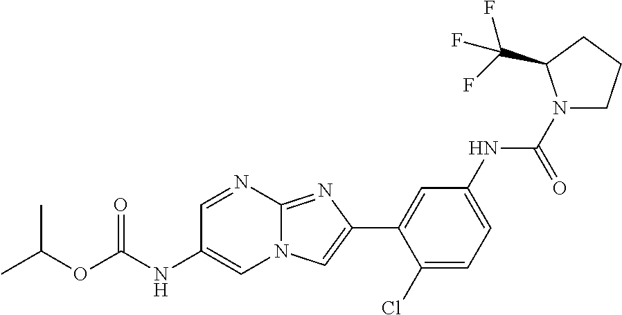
C1=NC2=NC(C3=CC(NC(N4CCCC4C(F)(F)F)=O)=CC=C3Cl)=CN2C=C1NC(OC(C)C)=O
